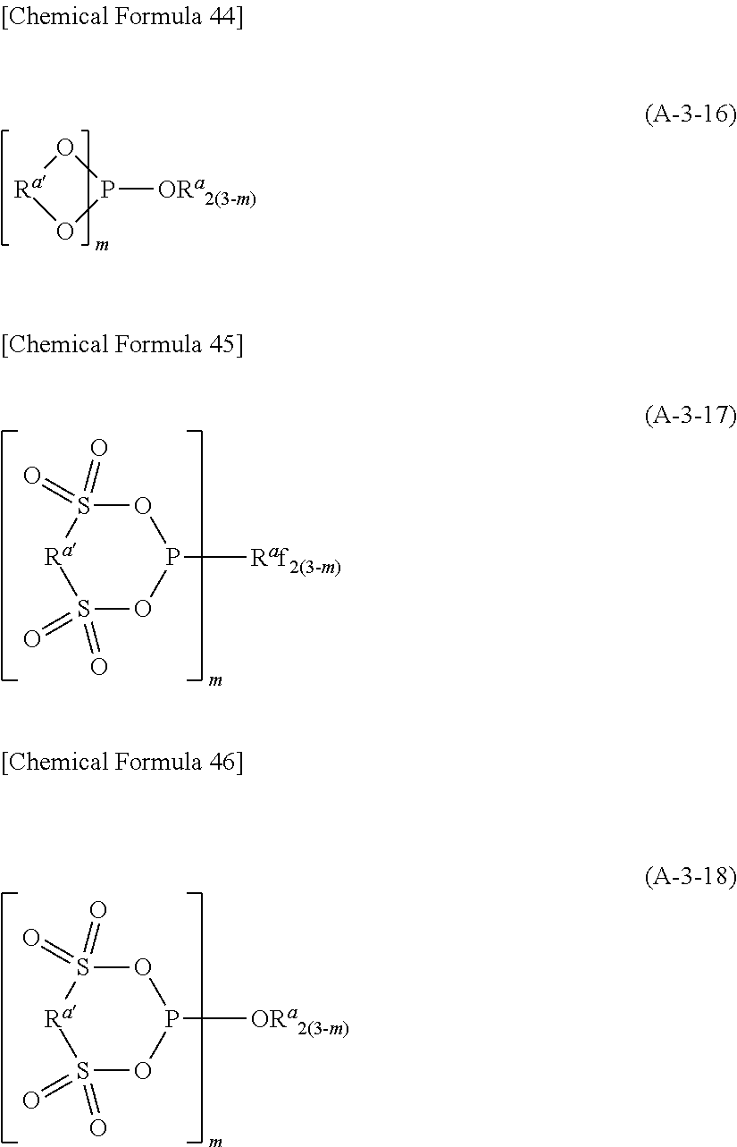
P1([ORa2(3-m)])O[Ra]O1.P1([Raf2(3-m)])OS(=O)(=O)[Ra]S(=O)(=O)O1.O1S(=O)(=O)[Ra]S(=O)(=O)OP1[ORa2(3-m)]
